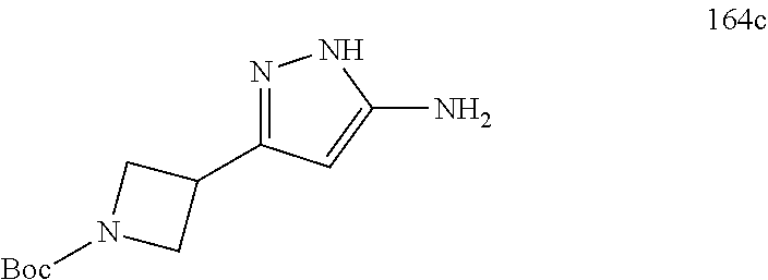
N1=C(C2CN([Boc])C2)C=C(N)N1
